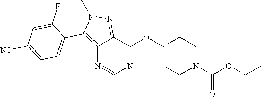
C12=C(C3=CC=C([NC])C=C3F)N(C)N=C1C(OC1CCN(C(OC(C)C)=O)CC1)=NC=N2
